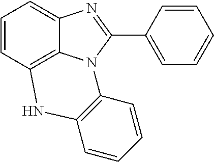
C1=CC2=C3C(=C1)N=C(C1=CC=CC=C1)N3C1=C(C=CC=C1)N2
